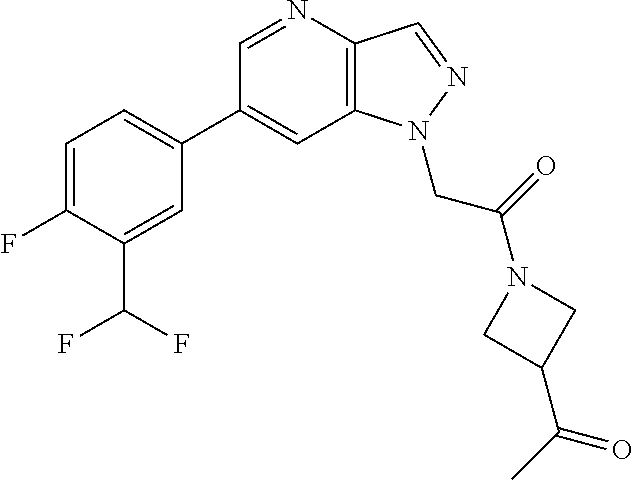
C1(C2=CC=C(F)C(C(F)F)=C2)=CC2=C(C=NN2CC(=O)N2CC(C(C)=O)C2)N=C1
